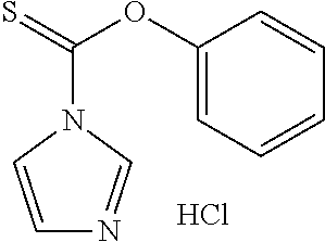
C1=CN(C(=S)OC2=CC=CC=C2)C=N1.Cl
